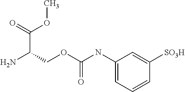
C1(NC(OCC(N)C(=O)OC)=O)=CC=CC([SO3H])=C1
